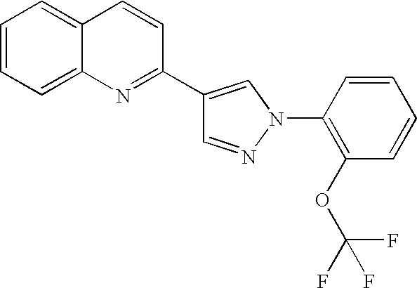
C1=NN(C2=C(OC(F)(F)F)C=CC=C2)C=C1C1=NC2=CC=CC=C2C=C1
